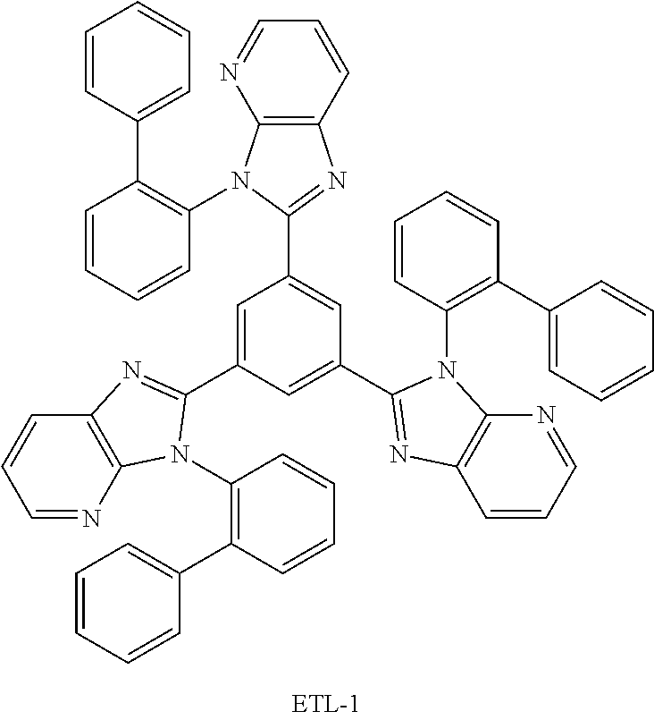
C1=C(C2=NC3=C(N=CC=C3)N2C2=C(C3=CC=CC=C3)C=CC=C2)C=C(C2=NC3=C(N=CC=C3)N2C2=C(C3=CC=CC=C3)C=CC=C2)C=C1C1=NC2=C(N1C1=C(C3=CC=CC=C3)C=CC=C1)N=CC=C2
